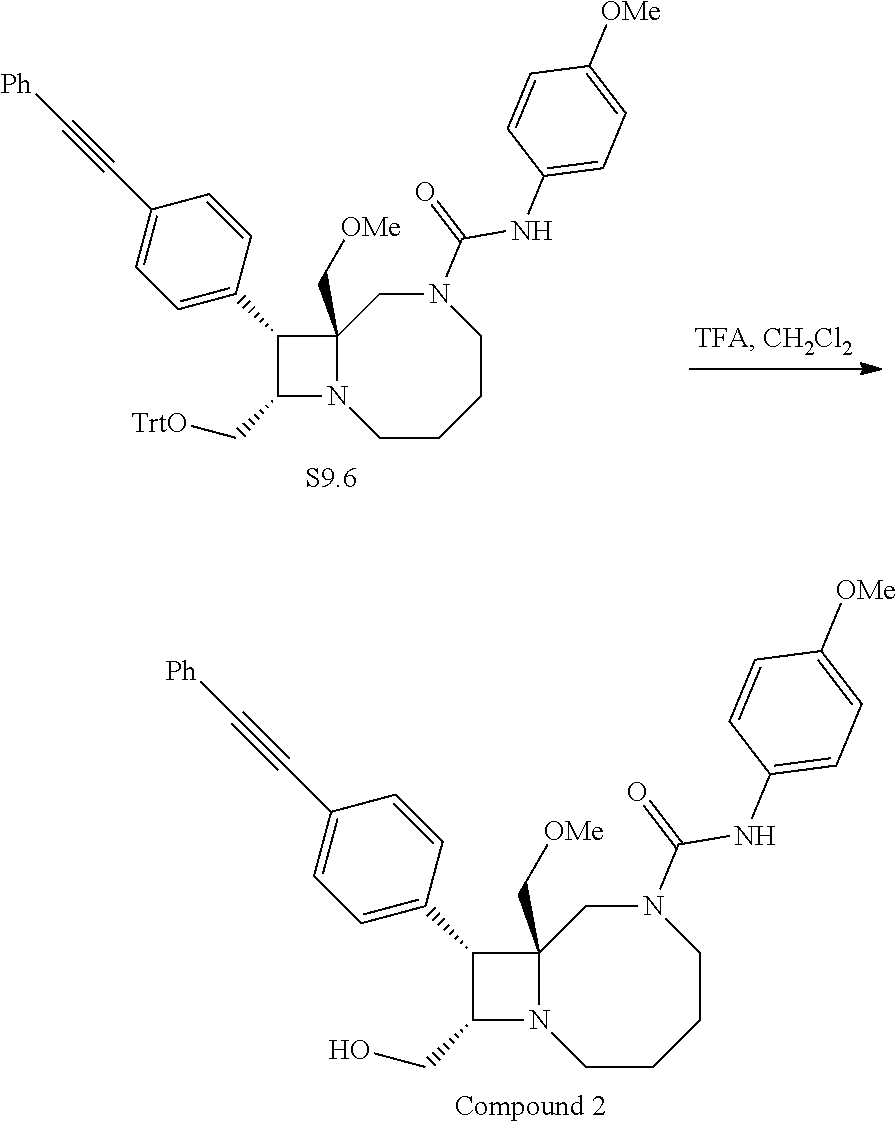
C1C2(C[OMe])N(CCCCN1C(NC1=CC=C([OMe])C=C1)=O)C(C[TrtO])C2C1=CC=C(C#C[Ph])C=C1.C1C2(C[OMe])N(CCCCN1C(NC1=CC=C([OMe])C=C1)=O)C(CO)C2C1=CC=C(C#C[Ph])C=C1
